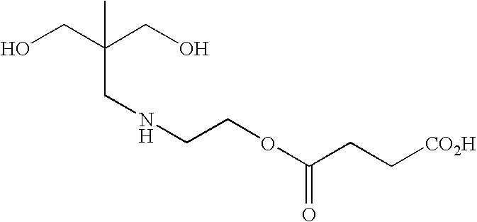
OCC(CO)(CNCCOC(=O)CC[CO2H])C
